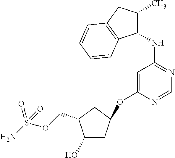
C1(NC2=NC=NC(OC3CC(O)C(COS(N)(=O)=O)C3)=C2)C(C)CC2=C1C=CC=C2
